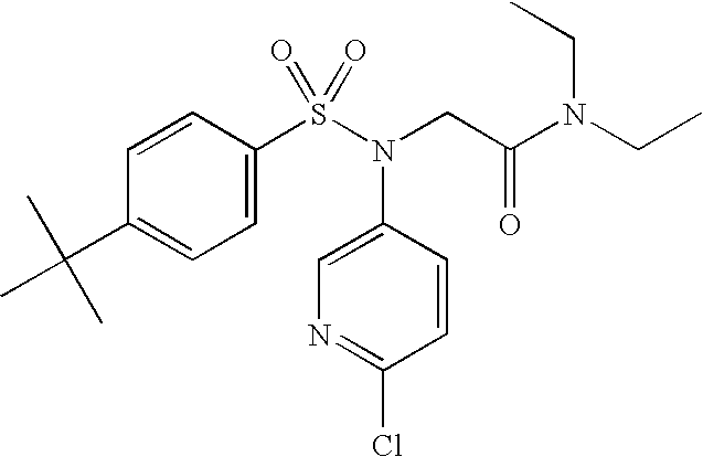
C1=C(C(C)(C)C)C=CC(S(N(CC(N(CC)CC)=O)C2=CN=C(Cl)C=C2)(=O)=O)=C1
